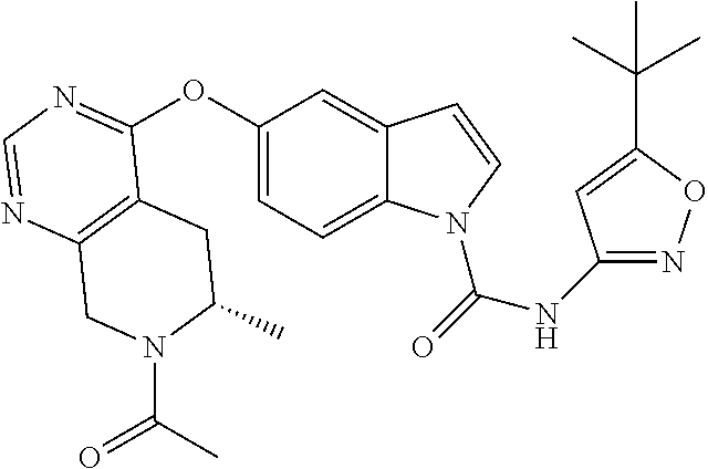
C12=C(N=CN=C1OC1=CC=C3C(=C1)C=CN3C(=O)NC1=NOC(C(C)(C)C)=C1)CN(C(C)=O)C(C)C2
